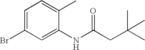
C1=C(Br)C=C(NC(CC(C)(C)C)=O)C(C)=C1
